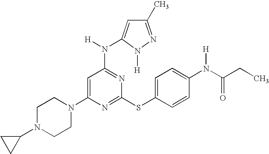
C1N(C2CC2)CCN(C2=CC(N(C3=CC(C)=NN3[H])[H])=NC(SC3=CC=C(N(C(CC)=O)[H])C=C3)=N2)C1
